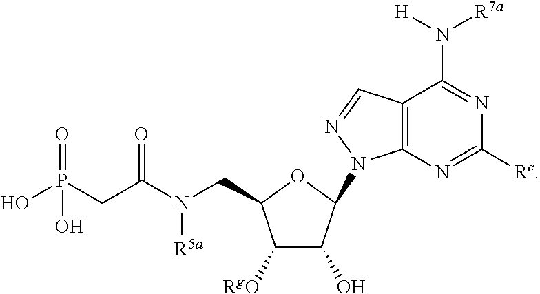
C1([RgO])C(O)C(N2C3=C(C(N([H])[R7a])=NC([Rc])=N3)C=N2)OC1CN(C(CP(=O)(O)O)=O)[R5a]
